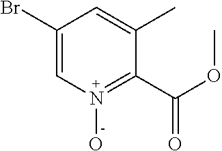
C1(Br)=CN(O)=C(C(=O)OC)C(C)=C1
